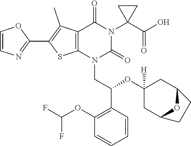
C12=C(N(CC(C3=C(OC(F)F)C=CC=C3)OC3([H])CC4OC(C3)CC4)C(=O)N(C3(C(=O)O)CC3)C1=O)SC(C1=NC=CO1)=C2C
